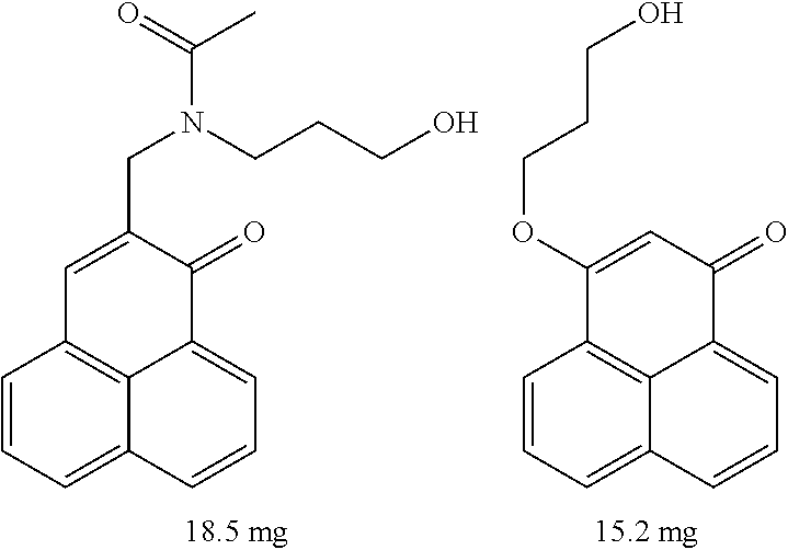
N(CC1=CC2=C3C(=CC=CC3=CC=C2)C1=O)(C(=O)C)CCCO.C12=C3C(=CC=CC3=CC=C1)C(=O)C=C2OCCCO
